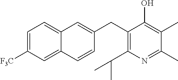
C1(CC2=C(C(C)C)N=C(C)C(C)=C2O)=CC2=CC=C([F3C])C=C2C=C1
